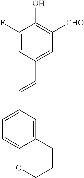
C1=C(C=CC2=CC([CHO])=C(O)C(F)=C2)C=C2C(=C1)OCCC2
